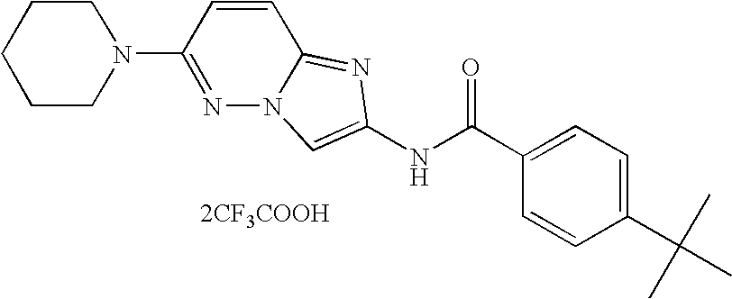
[2CF3COOH].C1=CC(C(C)(C)C)=CC=C1C(NC1=CN2N=C(N3CCCCC3)C=CC2=N1)=O
